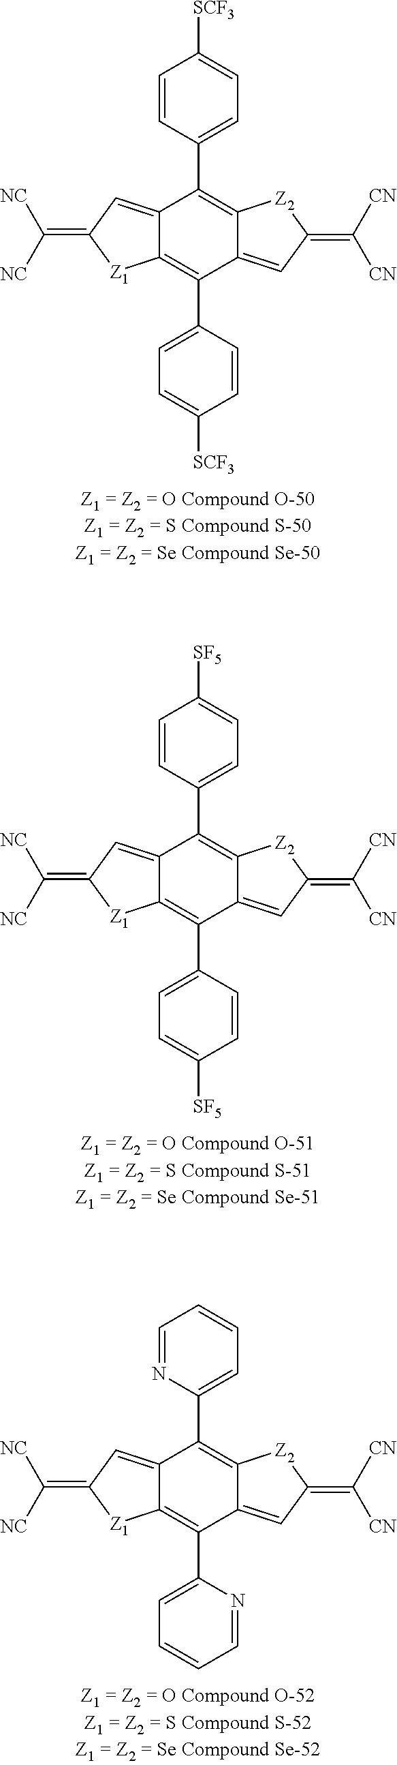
C12=CC(=C([NC])[NC])[Z1]C1=C(C1=CC=C([SCF3])C=C1)C1=CC(=C([CN])[CN])[Z2]C1=C2C1=CC=C([SCF3])C=C1.C12=CC(=C([NC])[NC])[Z1]C1=C(C1=CC=C([SF5])C=C1)C1=CC(=C([CN])[CN])[Z2]C1=C2C1=CC=C([SF5])C=C1.C12=CC(=C([NC])[NC])[Z1]C1=C(C1=CC=CC=N1)C1=CC(=C([CN])[CN])[Z2]C1=C2C1=CC=CC=N1
